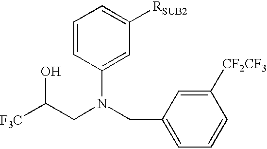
C1=CC(N(CC2=CC=CC([CF2CF3])=C2)CC([F3C])O)=CC([RSUB2])=C1
